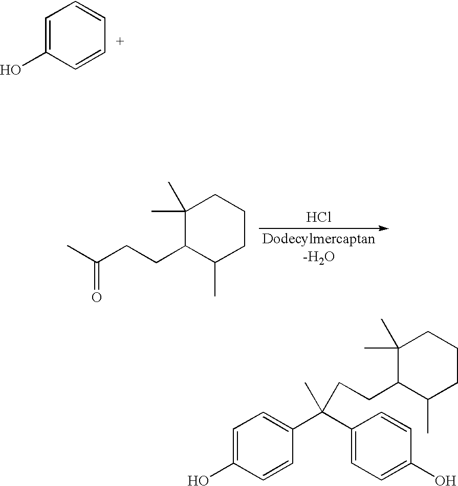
C1=C(O)C=CC=C1.C(CCC1C(C)CCCC1(C)C)(C)=O.Cl.C1=C(O)C=CC(C(C2=CC=C(O)C=C2)(C)CCC2C(C)CCCC2(C)C)=C1
